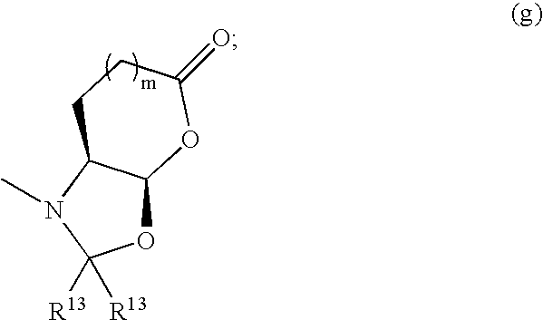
O1C2C(N(C)C1([R13])[R13])CCC(=O)O2
